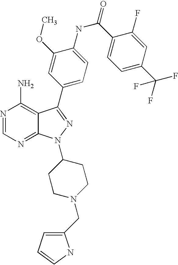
N1=CN=C2C(=C1N)C(C1=CC=C(NC(C3=CC=C(C(F)(F)F)C=C3F)=O)C(OC)=C1)=NN2C1CCN(CC2=CC=CN2)CC1
